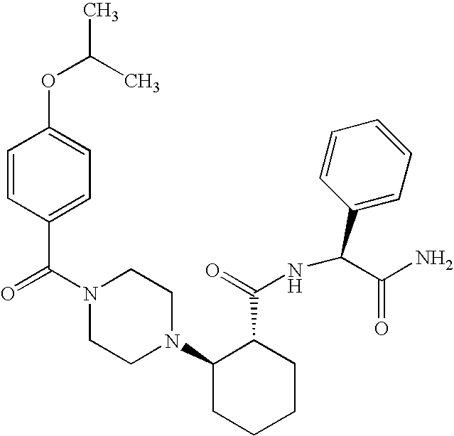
C(N1CCN(C2CCCCC2C(=O)NC(C2=CC=CC=C2)C(N)=O)CC1)(=O)C1=CC=C(OC(C)C)C=C1
